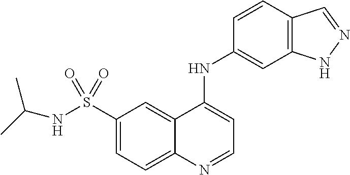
N(S(C1=CC=C2C(=C1)C(NC1=CC3=C(C=C1)C=NN3)=CC=N2)(=O)=O)C(C)C
